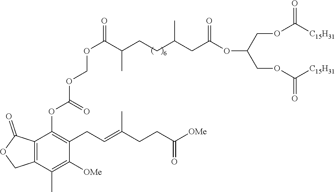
O(C(COC([C15H31])=O)COC([C15H31])=O)C(=O)CC(CCC(C(OCOC(OC1=C(CC=C(CCC([OMe])=O)C)C([OMe])=C(C)C2=C1C(=O)OC2)=O)=O)C)C
